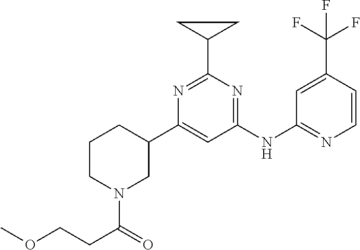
C1(NC2=NC=CC(C(F)(F)F)=C2)=NC(C2CC2)=NC(C2CCCN(C(CCOC)=O)C2)=C1
